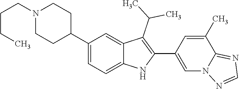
N1(CCCC)CCC(C2=CC=C3C(=C2)C(C(C)C)=C(C2=CN4C(=NC=N4)C(C)=C2)N3)CC1
